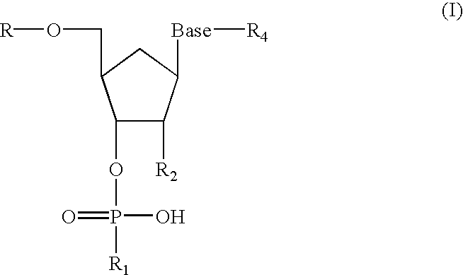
C1(OP(O)(=O)[R1])C([R2])C([Base][R4])CC1CO[R]
